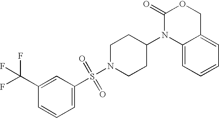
C1(=O)N(C2CCN(S(=O)(=O)C3=CC=CC(C(F)(F)F)=C3)CC2)C2=CC=CC=C2CO1
